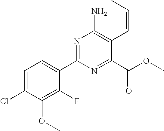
C1=C(Cl)C(OC)=C(F)C(C2=NC(N)=C(C=CC)C(C(OC)=O)=N2)=C1
